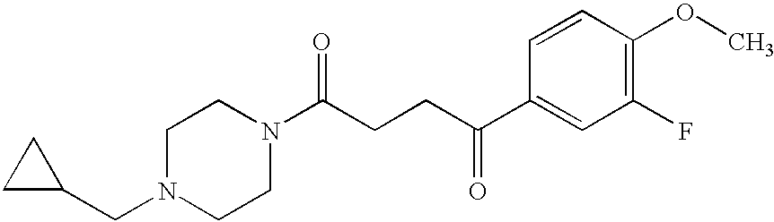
C1N(CC2CC2)CCN(C(CCC(C2=CC(F)=C(OC)C=C2)=O)=O)C1
